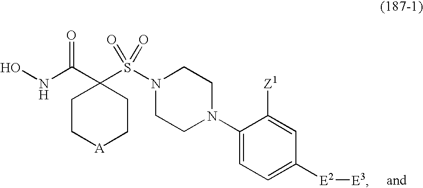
ONC(C1(S(N2CCN(C3=CC=C([E2][E3])C=C3[Z1])CC2)(=O)=O)CC[A]CC1)=O
